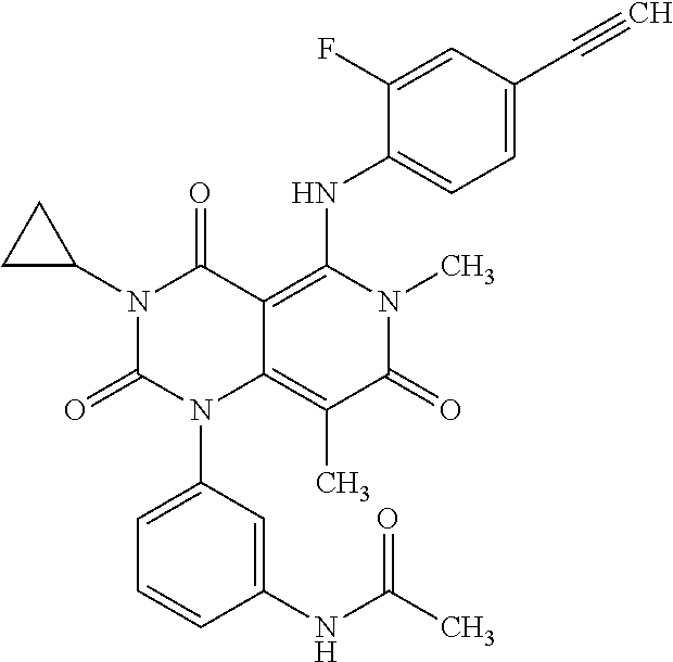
N1(C2CC2)C(=O)N(C2=CC=CC(NC(C)=O)=C2)C2=C(C)C(=O)N(C)C(NC3=CC=C(C#C)C=C3F)=C2C1=O
